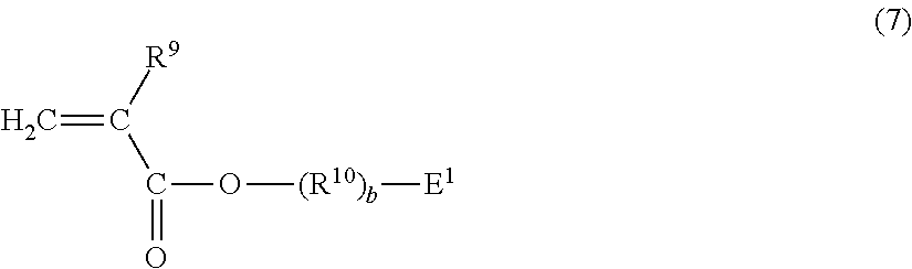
C=C([R9])C(=O)O[(R10)b][E1]
